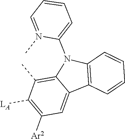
C12=C(C)C([LA])=C([Ar2])C=C1C1=C(N2C2=CC=CC=N2C)C=CC=C1
